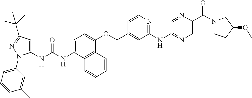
C1=C(NC(NC2=CC(C(C)(C)C)=NN2C2=CC=CC(C)=C2)=O)C2=C(C(OCC3=CC(NC4=NC=C(C(N5CCC(OC)C5)=O)N=C4)=NC=C3)=C1)C=CC=C2
